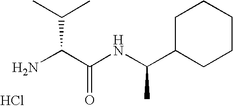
NC(C(NC(C1CCCCC1)C)=O)C(C)C.Cl
